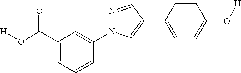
C1(C(O[H])=O)=CC=CC(N2N=CC(C3=CC=C(O[H])C=C3)=C2)=C1
